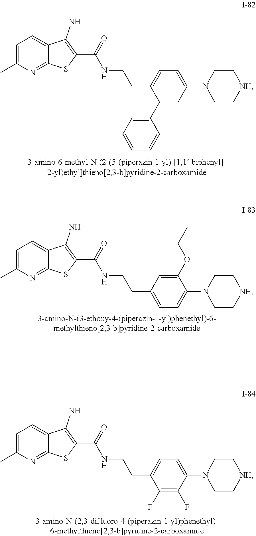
C1=C(C)N=C2C(=C1)C(N)=C(C(=O)NCCC1=CC=C(N3CC[NH]CC3)C=C1C1=CC=CC=C1)S2.C1=C(C)N=C2C(=C1)C(N)=C(C(=O)NCCC1=CC=C(N3CC[NH]CC3)C(OCC)=C1)S2.C1=C(C)N=C2C(=C1)C(N)=C(C(=O)NCCC1=CC=C(N3CC[NH]CC3)C(F)=C1F)S2
